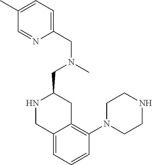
C12=CC=CC(N3CCNCC3)=C1CC(CN(C)CC1=CC=C(C)C=N1)NC2
